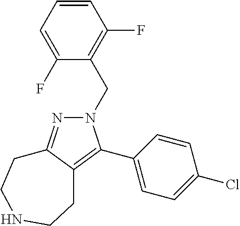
C1(C2=C3C(=NN2CC2=C(F)C=CC=C2F)CCNCC3)=CC=C(Cl)C=C1
